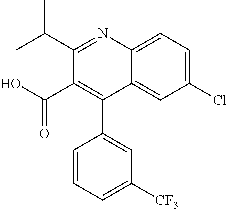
C1(Cl)=CC=C2C(=C1)C(C1=CC([CF3])=CC=C1)=C(C(O)=O)C(C(C)C)=N2
